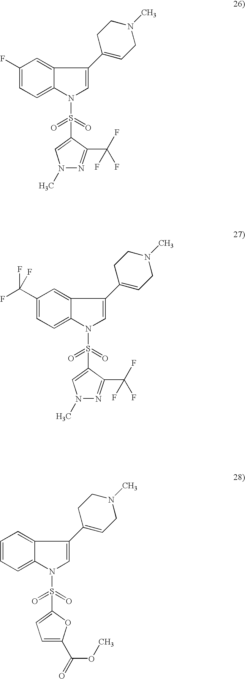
C1(F)=CC=C2C(=C1)C(C1=CCN(C)CC1)=CN2S(=O)(=O)C1=CN(C)N=C1C(F)(F)F.C1(C(F)(F)F)=CC=C2C(=C1)C(C1=CCN(C)CC1)=CN2S(=O)(=O)C1=CN(C)N=C1C(F)(F)F.C1=CC=C2C(=C1)C(C1=CCN(C)CC1)=CN2S(=O)(=O)C1=CC=C(C(=O)OC)O1
